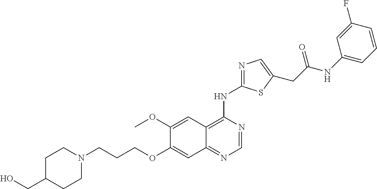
C1=NC(NC2=NC=C(CC(NC3=CC=CC(F)=C3)=O)S2)=C2C(=N1)C=C(OCCCN1CCC(CO)CC1)C(OC)=C2
